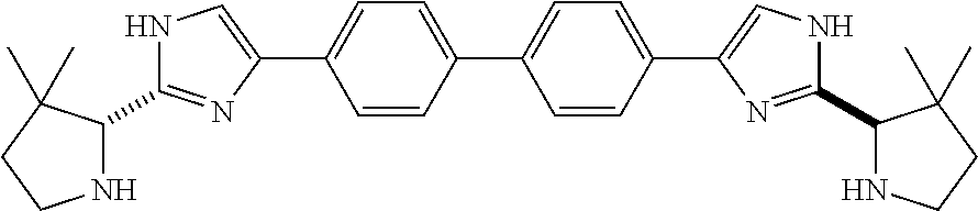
N1C(C2=NC(C3=CC=C(C4=CC=C(C5=CNC(C6NCCC6(C)C)=N5)C=C4)C=C3)=CN2)C(C)(C)CC1
